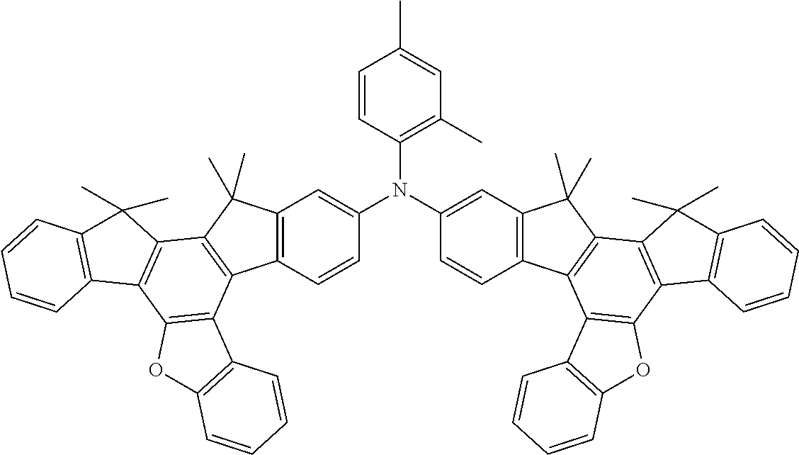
C12=C(C=CC(N(C3=CC4=C(C=C3)C3=C(C4(C)C)C4=C(C5=C3C3=C(O5)C=CC=C3)C3=C(C4(C)C)C=CC=C3)C3=C(C)C=C(C)C=C3)=C1)C1=C(C2(C)C)C2=C(C3=C1C1=C(O3)C=CC=C1)C1=C(C2(C)C)C=CC=C1
